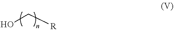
OC[R]
